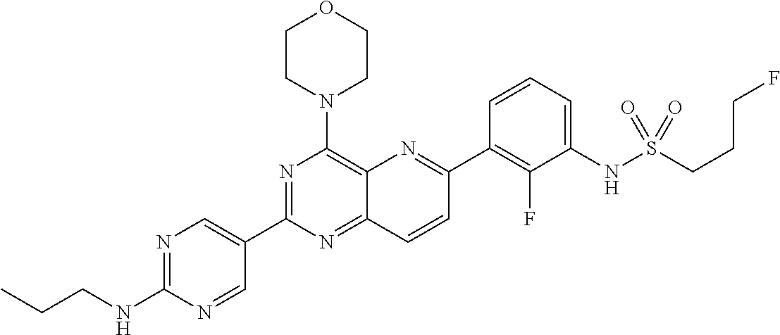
N1=C(NCCC)N=CC(C2=NC(N3CCOCC3)=C3C(=N2)C=CC(C2=C(F)C(NS(=O)(=O)CCCF)=CC=C2)=N3)=C1
